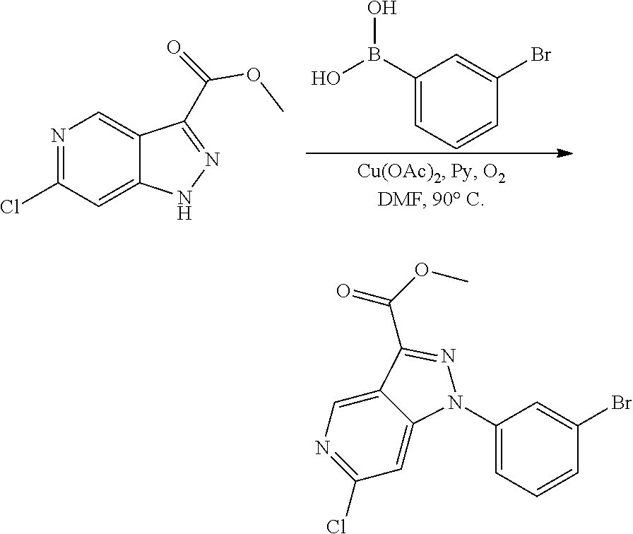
N1=C(Cl)C=C2C(=C1)C(C(=O)OC)=NN2.C1(B(O)O)=CC=CC(Br)=C1.C12=CN=C(Cl)C=C1N(C1=CC=CC(Br)=C1)N=C2C(OC)=O
